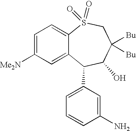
C1=C([Me2N])C=C2C(=C1)S(=O)(=O)CC([Bu])([Bu])C(O)C2C1=CC=CC(N)=C1
